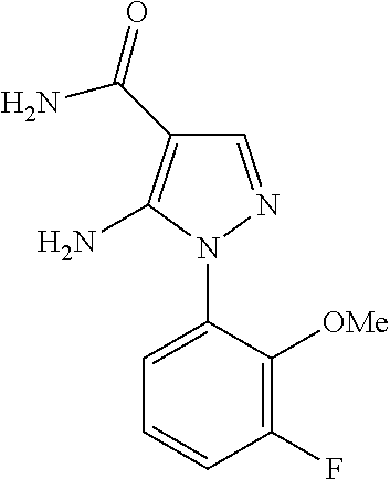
C1=NN(C2=CC=CC(F)=C2[OMe])C(N)=C1C(=O)N
